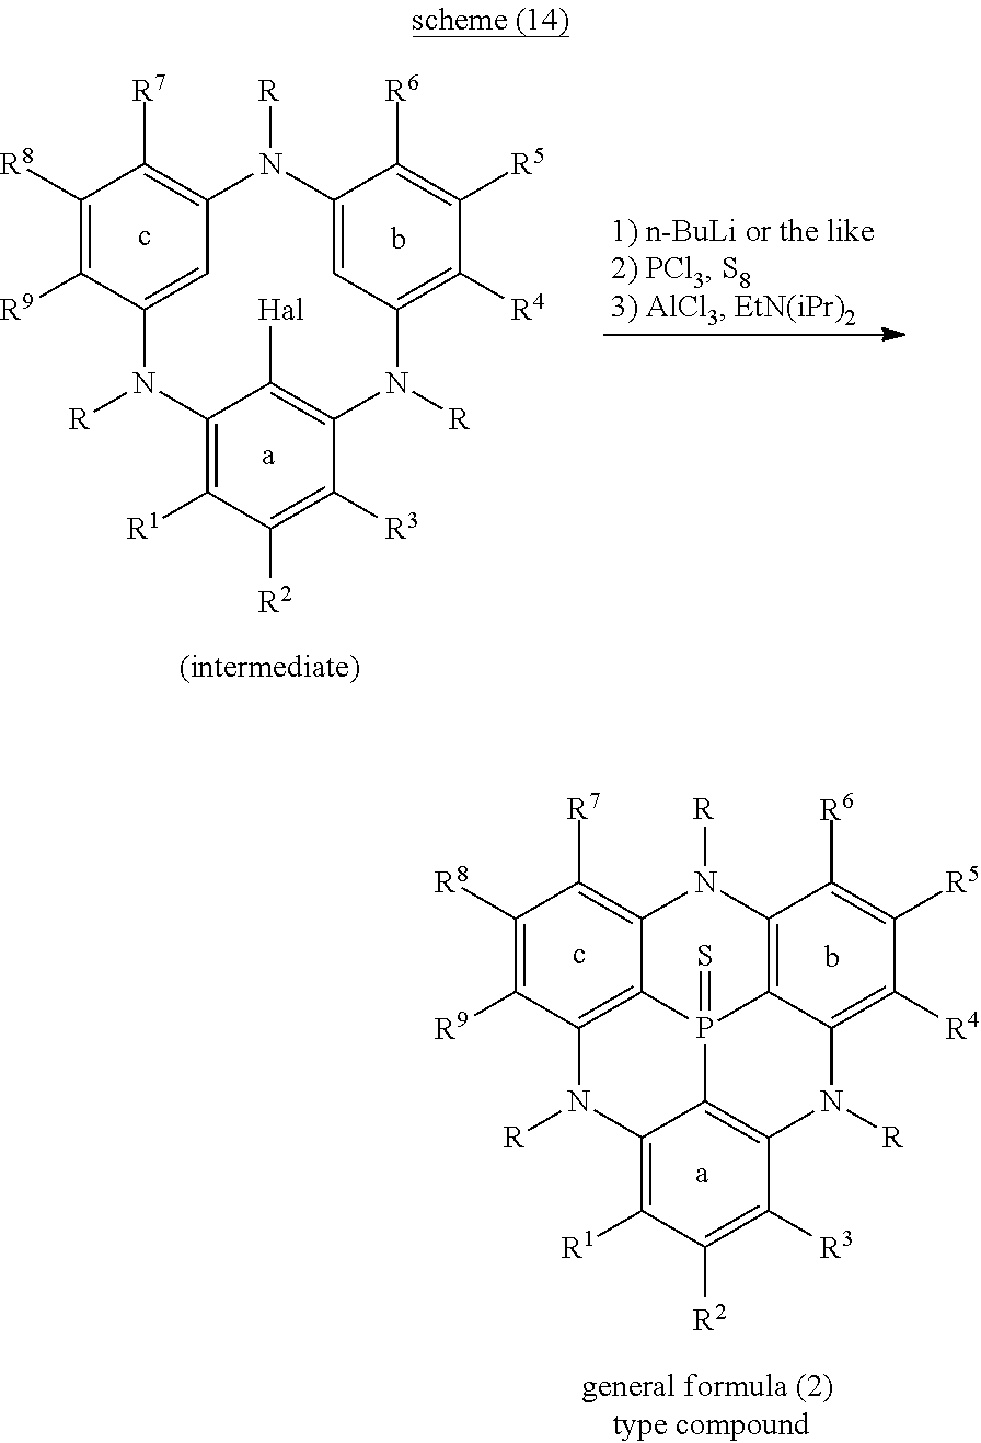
C12=C([R7])C([R8])=C([R9])C(=C1)N([R])C1=C([R1])C([R2])=C([R3])C(=C1[Hal])N([R])C1=C([R4])C([R5])=C([R6])C(=C1)N2[R].[a].c.b.C12=C([R7])C([R8])=C([R9])C3=C1P1(=S)C4=C(N2[R])C([R6])=C([R5])C([R4])=C4N([R])C2=C1C(=C([R1])C([R2])=C2[R3])N3[R].[a].c.b
